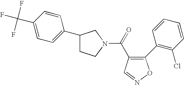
C1(C2=C(Cl)C=CC=C2)=C(C(=O)N2CC(C3=CC=C(C(F)(F)F)C=C3)CC2)C=NO1
